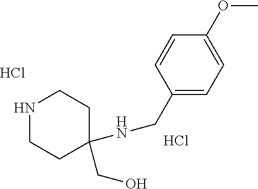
N1CCC(NCC2=CC=C(OC)C=C2)(CO)CC1.Cl.Cl
